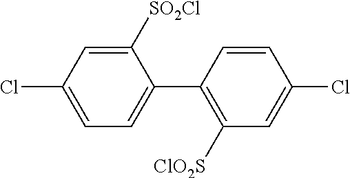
[SO2Cl]C1=CC(Cl)=CC=C1C1=C([ClO2S])C=C(Cl)C=C1
